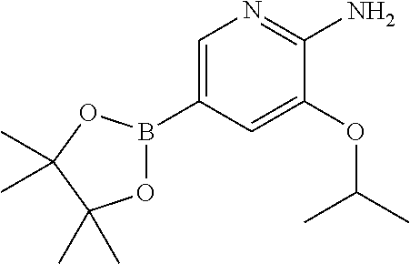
C1=C(B2OC(C)(C)C(C)(C)O2)C=C(OC(C)C)C(N)=N1
